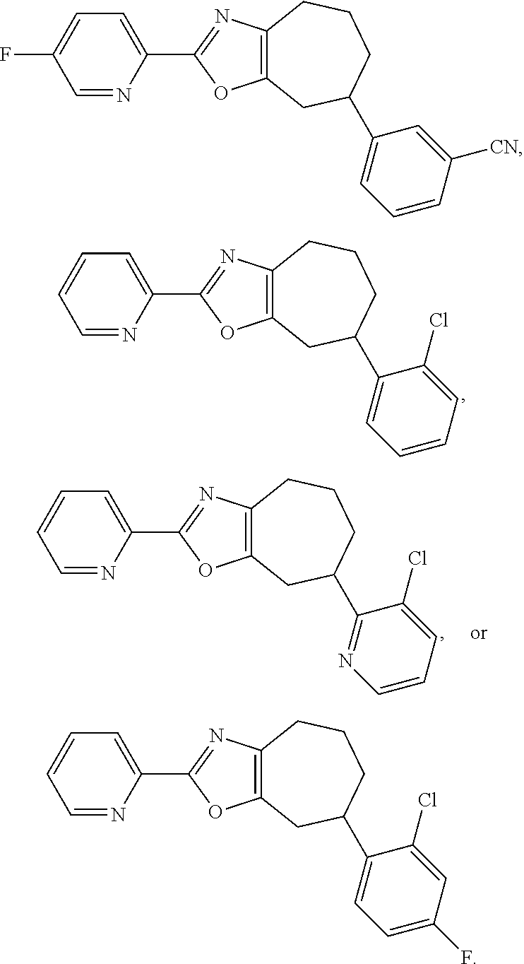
C1=NC(C2=NC3=C(O2)CC(C2=CC=CC=C2Cl)CCC3)=CC=C1.C1=NC(C2=NC3=C(O2)CC(C2=NC=CC=C2Cl)CCC3)=CC=C1.C1=NC(C2=NC3=C(O2)CC(C2=CC=C(F)C=C2Cl)CCC3)=CC=C1.C1=NC(C2=NC3=C(O2)CC(C2=CC=CC([CN])=C2)CCC3)=CC=C1F
